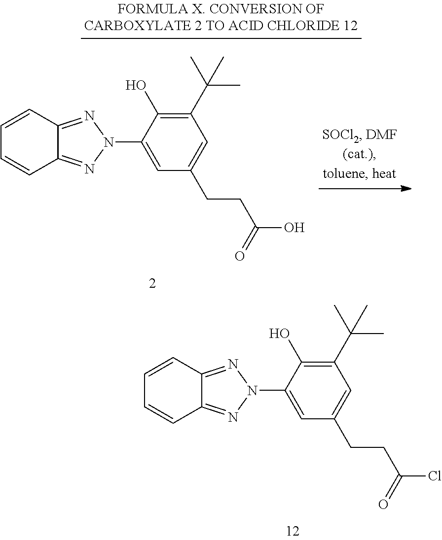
C1(N2N=C3C=CC=CC3=N2)=CC(CCC(O)=O)=CC(C(C)(C)C)=C1O.C1(N2N=C3C=CC=CC3=N2)=CC(CCC(Cl)=O)=CC(C(C)(C)C)=C1O
